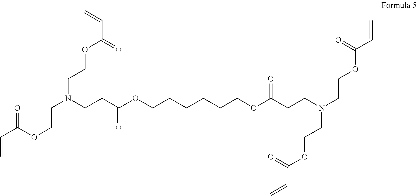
C(N(CCC(OCCCCCCOC(CCN(CCOC(C=C)=O)CCOC(C=C)=O)=O)=O)CCOC(C=C)=O)COC(C=C)=O
